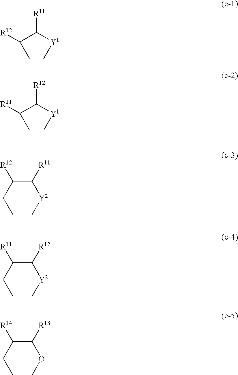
C(C([Y1]C)[R11])([R12])C.C(C([Y1]C)[R12])([R11])C.C(C(CC)[R12])([Y2]C)[R11].C(C(CC)[R11])([Y2]C)[R12].C(C(CC)[R14])(OC)[R13]
